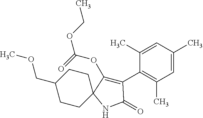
C1=C(C)C(C2=C(OC(OCC)=O)C3(NC2=O)CCC(COC)CC3)=C(C)C=C1C
